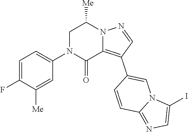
C1=CC(C2=C3C(=O)N(C4=CC=C(F)C([Me])=C4)CC([Me])N3N=C2)=CN2C1=NC=C2I
